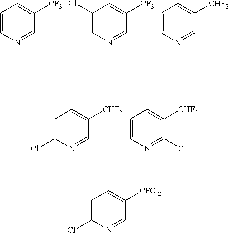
C1=CN=CC([CF3])=C1.C1(Cl)=CN=CC([CF3])=C1.C1=CN=CC([CHF2])=C1.C1=C(Cl)N=CC([CHF2])=C1.C1=CN=C(Cl)C([CHF2])=C1.C1=C(Cl)N=CC([CFCl2])=C1
